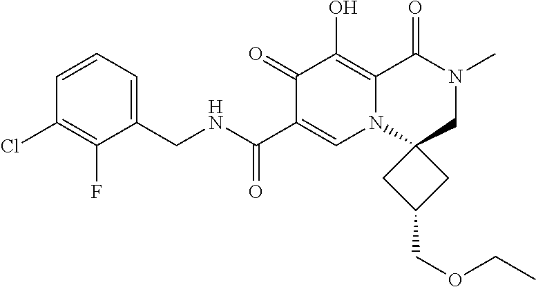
C1(F)=C(Cl)C=CC=C1CNC(C1=CN2C3(CN(C)C(=O)C2=C(O)C1=O)CC(COCC)C3)=O
